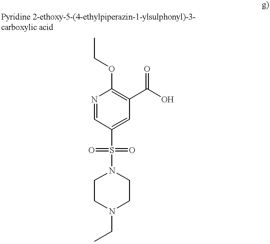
N1=CC(S(N2CCN(CC)CC2)(=O)=O)=CC(C(O)=O)=C1OCC
